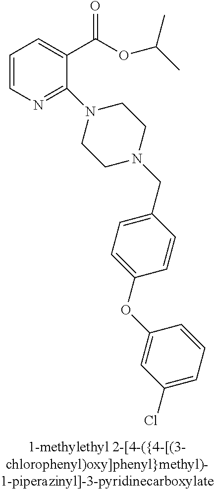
C1=CN=C(N2CCN(CC3=CC=C(OC4=CC(Cl)=CC=C4)C=C3)CC2)C(C(OC(C)C)=O)=C1
